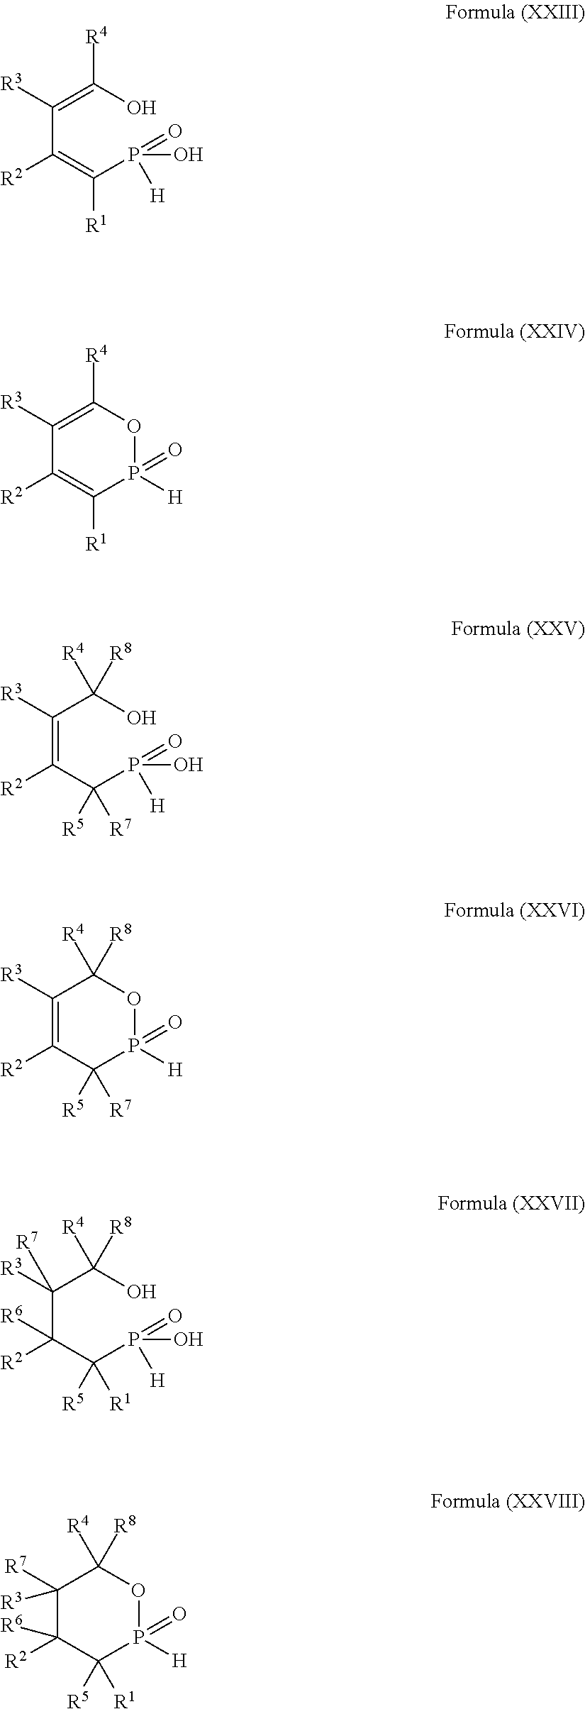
C(C(=C(P([H])(=O)O)[R1])[R2])(=C(O)[R4])[R3].C1([R3])=C([R4])OP([H])(=O)C([R1])=C1[R2].C(=C(C(P([H])(=O)O)([R7])[R5])[R2])(C(O)([R4])[R8])[R3].C1([R3])=C([R2])C([R7])([R5])P([H])(=O)OC1([R4])[R8].C(C(C(P([H])(=O)O)([R1])[R5])([R2])[R6])(C(O)([R4])[R8])([R3])[R7].C1([R3])([R7])C([R2])([R6])C([R1])([R5])P([H])(=O)OC1([R4])[R8]
